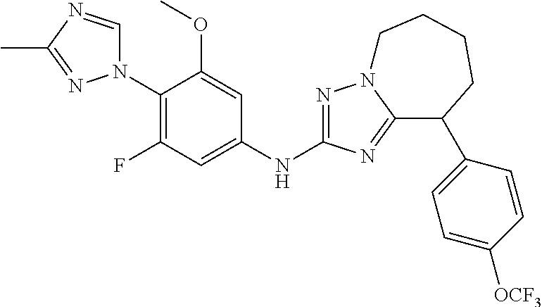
C1(N2C=NC(C)=N2)=C(F)C=C(NC2=NN3C(=N2)C(C2=CC=C([OCF3])C=C2)CCCC3)C=C1OC
